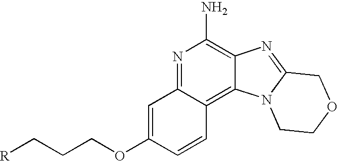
N1=C2C(=C3C(=C1N)N=C1N3CCOC1)C=CC(OCCC[R])=C2
